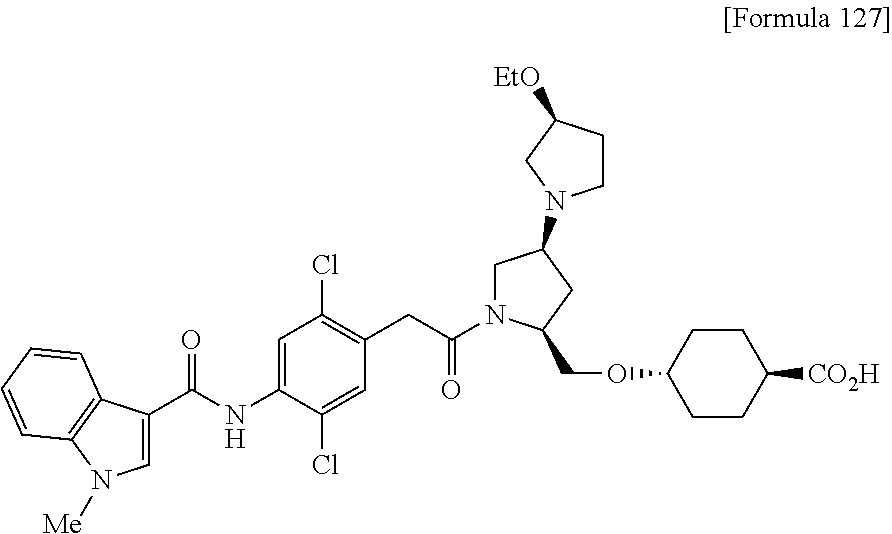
C1=C(C(NC2=CC(Cl)=C(CC(N3CC(N4CCC([EtO])C4)CC3COC3CCC([CO2H])CC3)=O)C=C2Cl)=O)C2=C(C=CC=C2)N1[Me]
